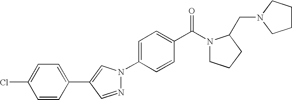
C1=C(N2N=CC(C3=CC=C(Cl)C=C3)=C2)C=CC(C(=O)N2CCCC2CN2CCCC2)=C1
